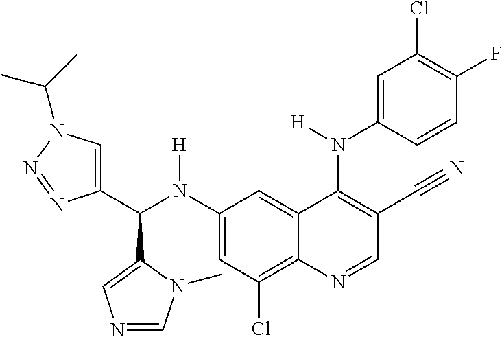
C1(N(C(C2=CN(C(C)C)N=N2)C2=CN=CN2C)[H])=CC(Cl)=C2C(=C1)C(N(C1=CC(Cl)=C(F)C=C1)[H])=C(C#N)C=N2
